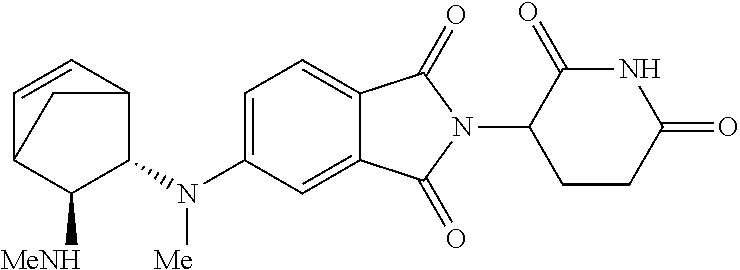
C1=C(N(C2C3C=CC(C2[MeNH])C3)[Me])C=C2C(=C1)C(=O)N(C1CCC(=O)NC1=O)C2=O
